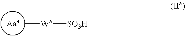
[Wa]([SO3H])C
